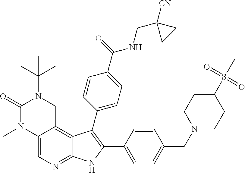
C12=CN=C3C(=C1CN(C(C)(C)C)C(=O)N2C)C(C1=CC=C(C(NCC2([CN])CC2)=O)C=C1)=C(C1=CC=C(CN2CCC(S(C)(=O)=O)CC2)C=C1)N3
